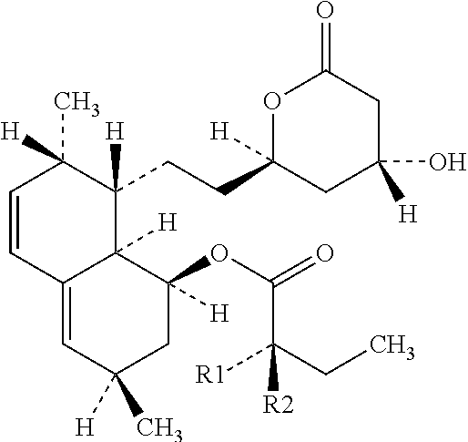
O1C(CCC2([H])C(C)([H])C=CC3=CC([H])(C)CC([H])(OC(=O)C(CC)([R1])[R2])C23[H])([H])CC([H])(O)CC1=O
